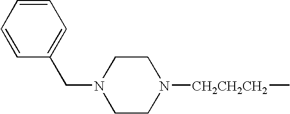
C1=CC=CC=C1CN1CCN([CH2CH2CH2]C)CC1
